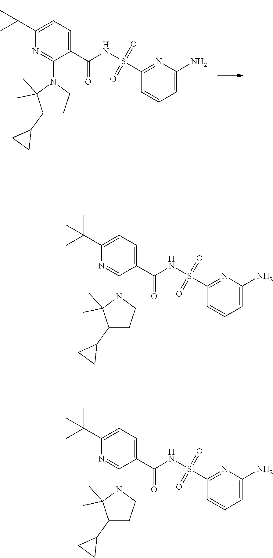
C1=C(C(C)(C)C)N=C(N2C(C)(C)C(C3CC3)CC2)C(C(NS(=O)(=O)C2=NC(N)=CC=C2)=O)=C1.S(=O)(=O)(NC(C1=CC=C(C(C)(C)C)N=C1N1C(C)(C)C(C2CC2)CC1)=O)C1=NC(N)=CC=C1.S(=O)(=O)(NC(C1=CC=C(C(C)(C)C)N=C1N1C(C)(C)C(C2CC2)CC1)=O)C1=NC(N)=CC=C1
